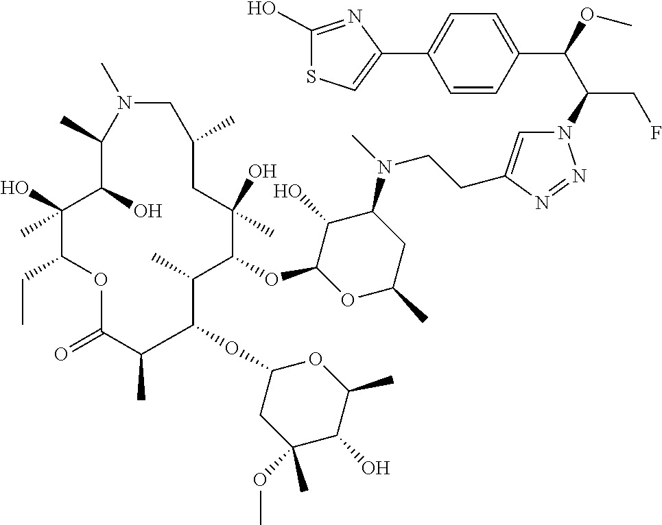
N1=NN(C(C(C2=CC=C(C3=CSC(O)=N3)C=C2)OC)CF)C=C1CCN(C1C(O)C(OC2C(C)C(OC3CC(OC)(C)C(O)C(C)O3)C(C)C(=O)OC(CC)C(O)(C)C(O)C(C)N(C)CC(C)CC2(O)C)OC(C)C1)C
